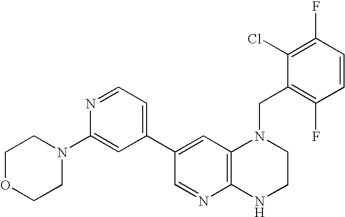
C12=C(C=C(C3=CC=NC(N4CCOCC4)=C3)C=N1)N(CC1=C(F)C=CC(F)=C1Cl)CCN2
